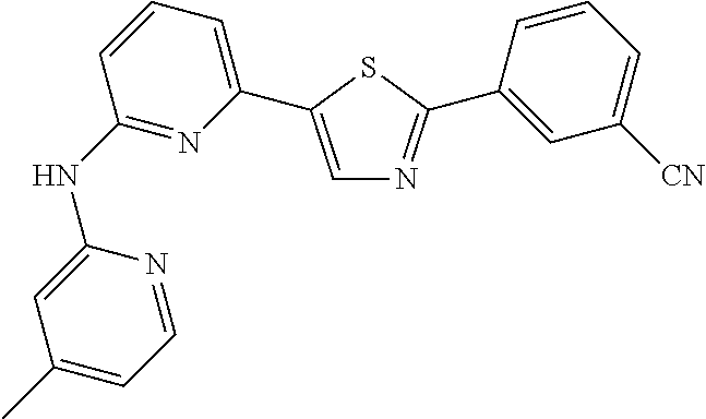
C1(NC2=NC(C3=CN=C(C4=CC([CN])=CC=C4)S3)=CC=C2)=CC(C)=CC=N1
